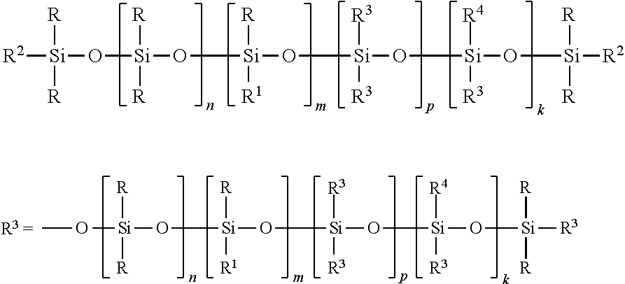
[R2][Si](O[Si](O[Si](O[Si](O[Si](O[Si]([R2])([R])[R])([R4])[R3])([R3])[R3])([R])[R1])([R])[R])([R])[R].CO[Si](O[Si](O[Si](O[Si](O[Si]([R3])([R])[R])([R4])[R3])([R3])[R3])([R])[R1])([R])[R]
